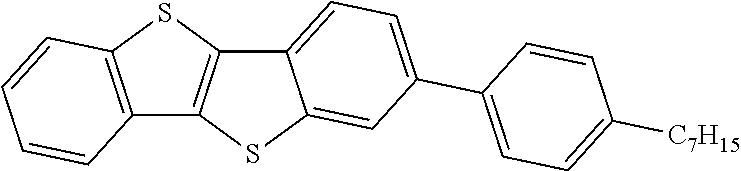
C12=C(SC3=C1SC1=CC(C4=CC=C([C7H15])C=C4)=CC=C31)C=CC=C2
